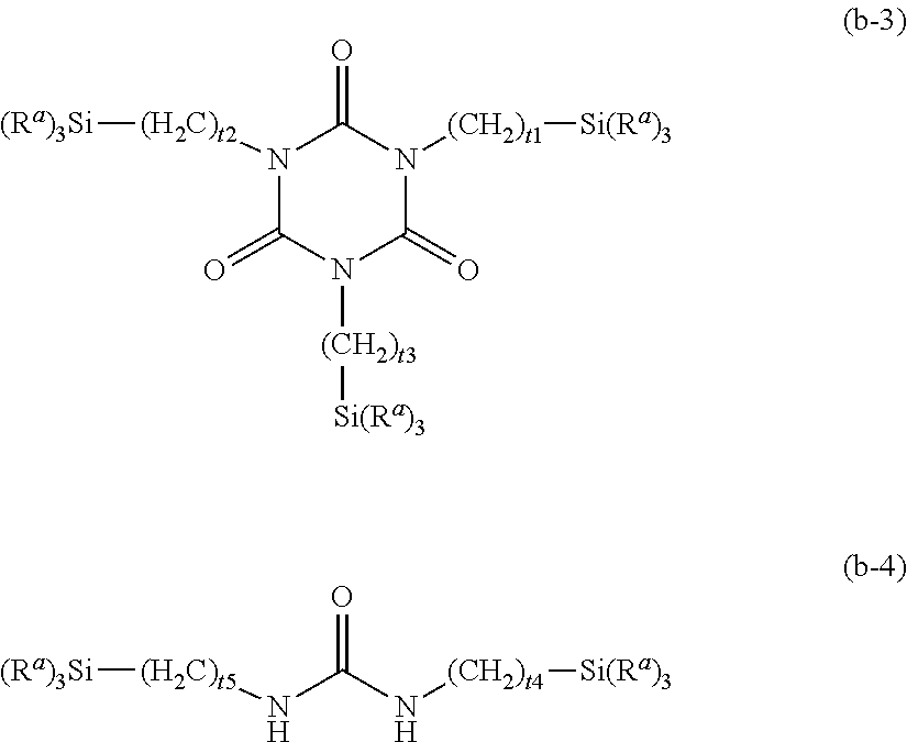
N1([(H2C)t2][(Ra)3Si])C(=O)N([(CH2)t3][Si(Ra)3])C(=O)N([(CH2)t1][Si(Ra)3])C1=O.N(C(N[(CH2)t4][Si(Ra)3])=O)[(H2C)t5][(Ra)3Si]
